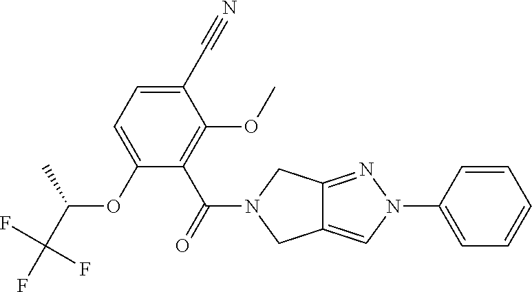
C12=CN(C3=CC=CC=C3)N=C1CN(C(=O)C1=C(OC)C(C#N)=CC=C1OC(C(F)(F)F)C)C2
